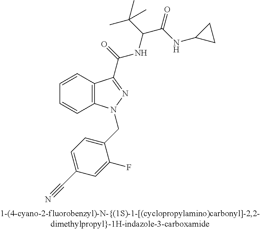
C1=CC2=C(C=C1)N(CC1=CC=C(C#N)C=C1F)N=C2C(NC(C(C)(C)C)C(NC1CC1)=O)=O
